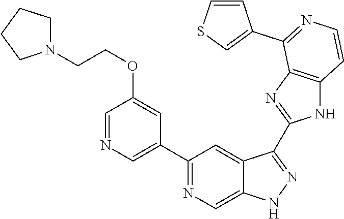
C1(C2=NC=C3C(=C2)C(C2=NC4=C(N2)C=CN=C4C2=CSC=C2)=NN3)=CN=CC(OCCN2CCCC2)=C1
